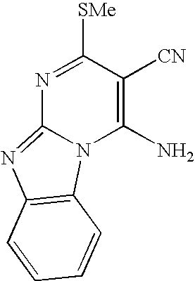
N1=C([SMe])C([CN])=C(N)N2C1=NC1=C2C=CC=C1
